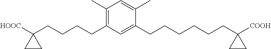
C1(C)=C(CCCCC2([HOOC])CC2)C=C(CCCCCCC2([COOH])CC2)C(C)=C1
